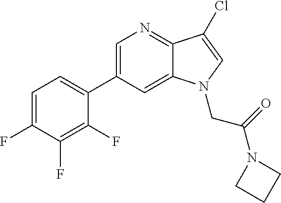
C1=C(C2=CC=C(F)C(F)=C2F)C=C2C(=N1)C(Cl)=CN2CC(N1CCC1)=O
